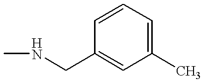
CNCC1=CC(C)=CC=C1
